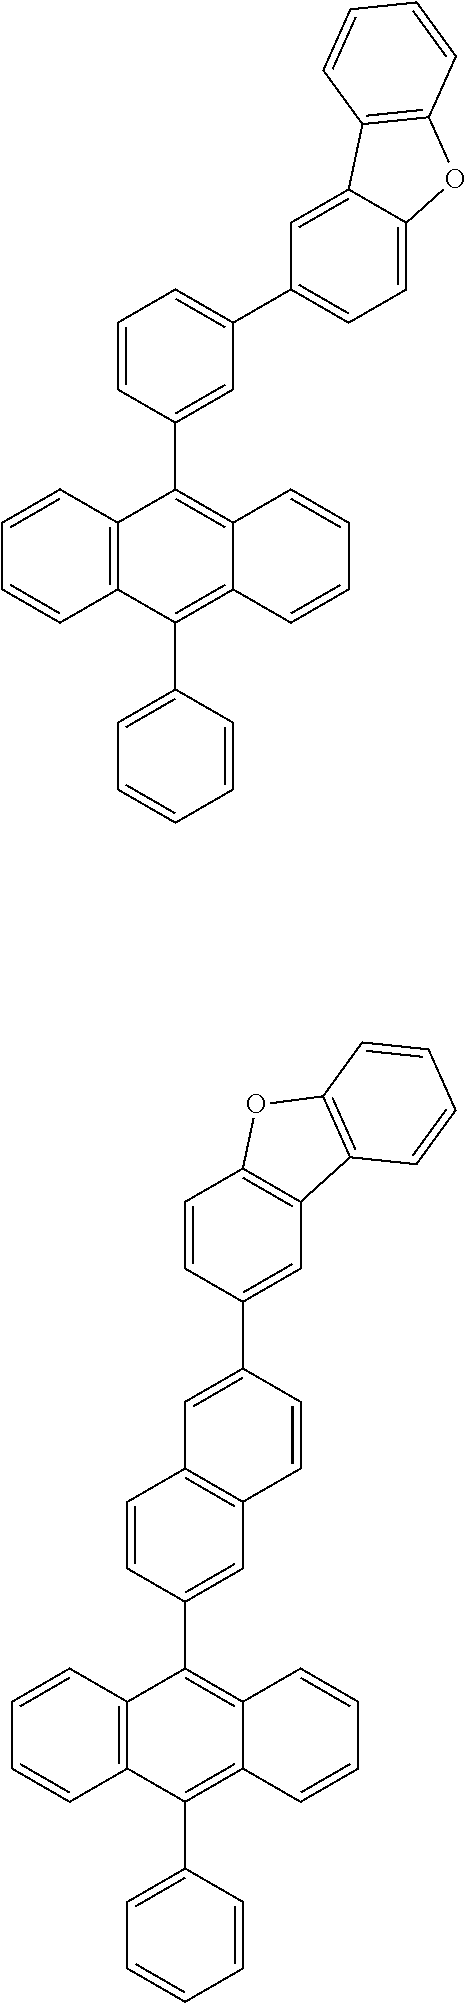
C12=C(C=CC=C1)C(C1=CC(C3=CC=C4C(=C3)C3=C(O4)C=CC=C3)=CC=C1)=C1C(=C2C2=CC=CC=C2)C=CC=C1.C12=C(C=CC=C1)C(C1=CC3=C(C=C1)C=C(C1=CC4=C(C=C1)OC1=C4C=CC=C1)C=C3)=C1C(=C2C2=CC=CC=C2)C=CC=C1
